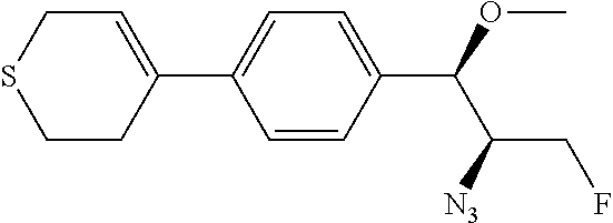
C1=CC(C(OC)C([N3])CF)=CC=C1C1=CCSCC1
